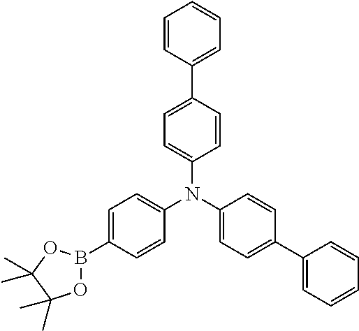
C1(N(C2=CC=C(C3=CC=CC=C3)C=C2)C2=CC=C(B3OC(C)(C)C(C)(C)O3)C=C2)=CC=C(C2=CC=CC=C2)C=C1
